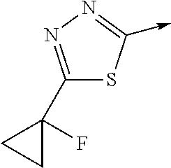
C1(C2(F)CC2)=NN=C(->C)S1
